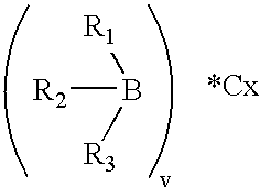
[R2]B([R1])[R3]
